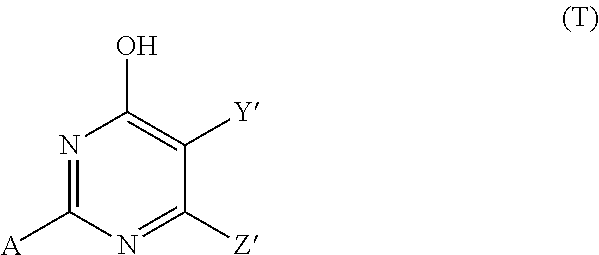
N1=C([A])N=C([Z])C([Y])=C1O
